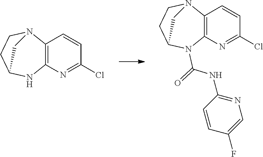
C12=C(N=C(Cl)C=C1)NC1CCN2C1.C12=C(N=C(Cl)C=C1)N(C(=O)NC1=NC=C(F)C=C1)C1CCN2C1
